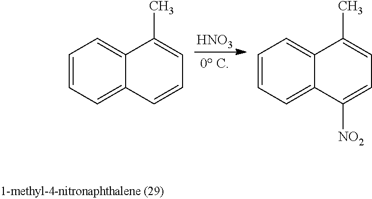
[HNO3].C1=CC=C2C(=C1)C(C)=CC=C2.C1=CC=C2C(=C1)C(C)=CC=C2[NO2]
